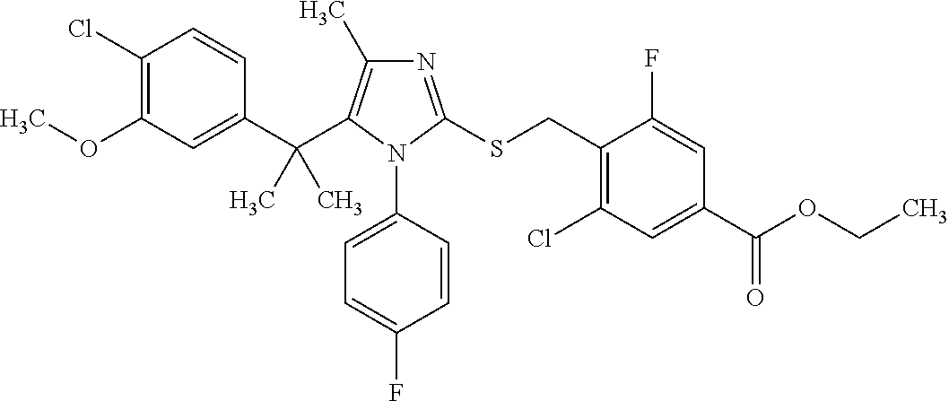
C1(C(C)(C)C2=C(C)N=C(SCC3=C(Cl)C=C(C(OCC)=O)C=C3F)N2C2=CC=C(F)C=C2)=CC(OC)=C(Cl)C=C1
